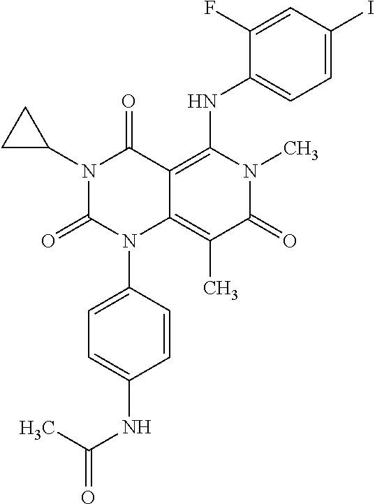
N1(C2CC2)C(=O)N(C2=CC=C(NC(=O)C)C=C2)C2=C(C)C(=O)N(C)C(NC3=CC=C(I)C=C3F)=C2C1=O
